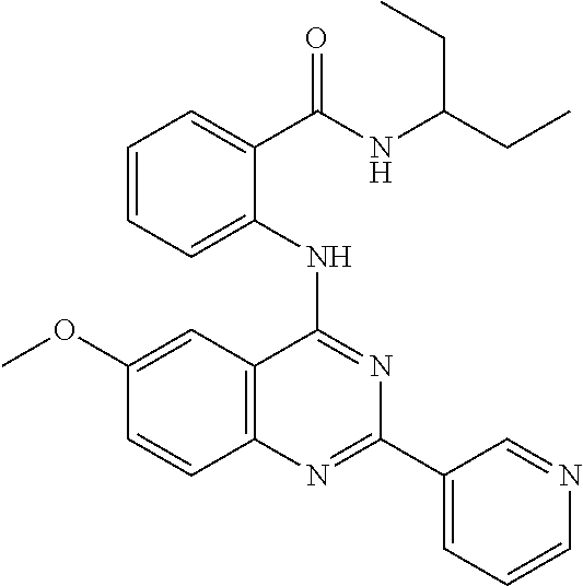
C1(OC)=CC2=C(C=C1)N=C(C1=CC=CN=C1)N=C2NC1=CC=CC=C1C(=O)NC(CC)CC
